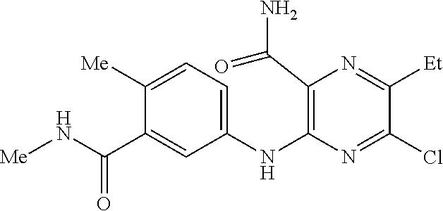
C1(NC2=C(C(N)=O)N=C([Et])C(Cl)=N2)=CC=C([Me])C(C(N[Me])=O)=C1
